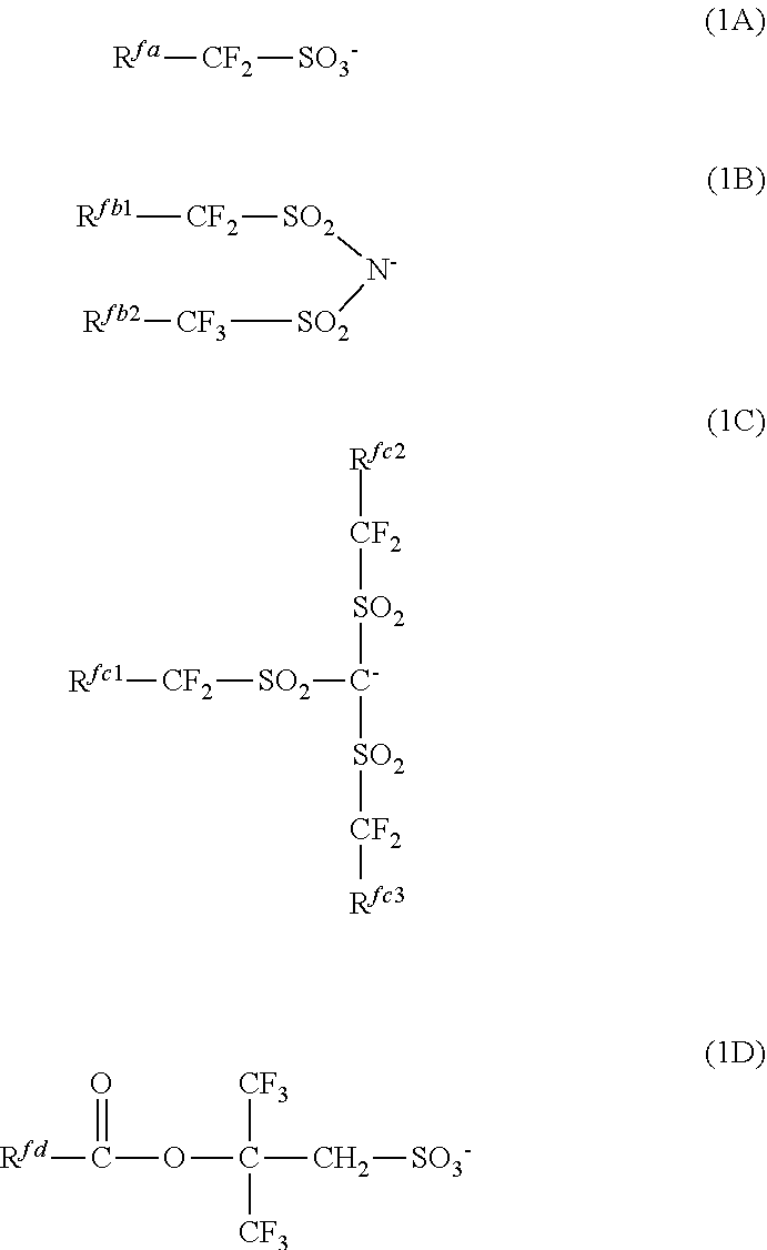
[Rfa][CF2][SO3-].[Rfb1][CF2][SO2][N-][SO2][CF3][Rfb2].[Rfc1][CF2][SO2][C-]([SO2][CF2][Rfc2])[SO2][CF2][Rfc3].[Rfd]C(OC(C[SO3-])([CF3])[CF3])=O
